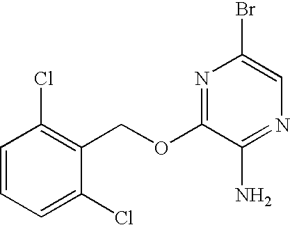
C1=CC=C(Cl)C(COC2=NC(Br)=CN=C2N)=C1Cl
